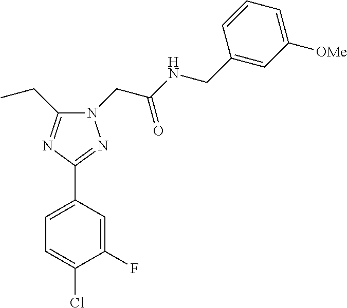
C1=C(C2=NN(CC(NCC3=CC([OMe])=CC=C3)=O)C(CC)=N2)C=C(F)C(Cl)=C1
